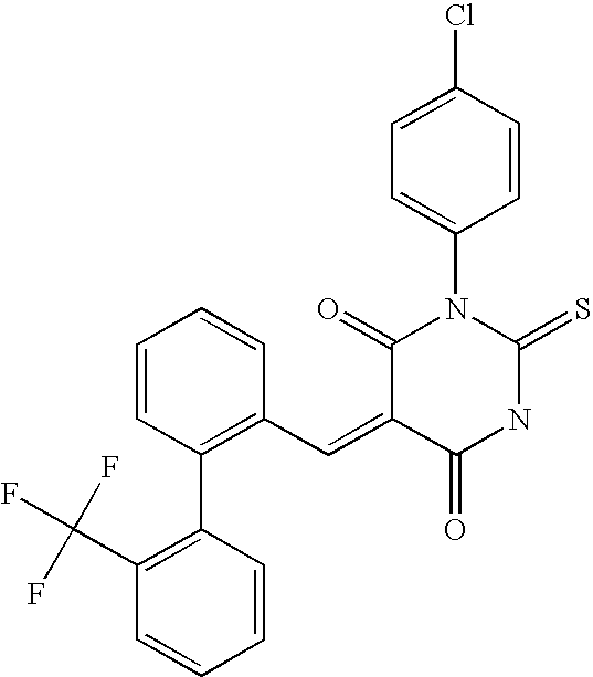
C1=CC(Cl)=CC=C1N1C(=O)C(=CC2=C(C3=C(C(F)(F)F)C=CC=C3)C=CC=C2)C(=O)NC1=S
